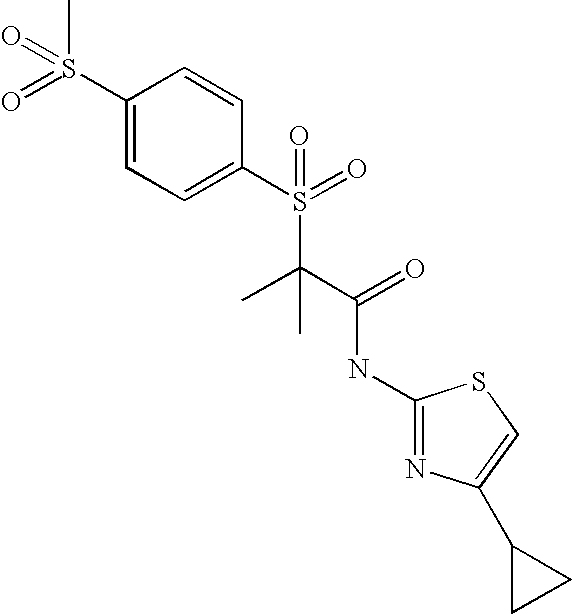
C1(S(C)(=O)=O)=CC=C(S(=O)(C(C(=O)NC2=NC(C3CC3)=CS2)(C)C)=O)C=C1
